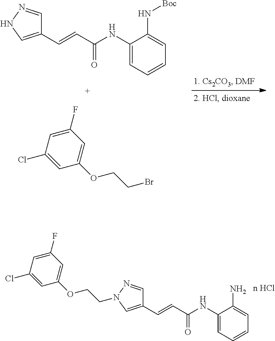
C1(C=CC(NC2=CC=CC=C2N[Boc])=O)=CNN=C1.C1(F)=CC(Cl)=CC(OCCBr)=C1.C1(F)=CC(Cl)=CC(OCCN2N=CC(C=CC(NC3=CC=CC=C3N)=O)=C2)=C1
